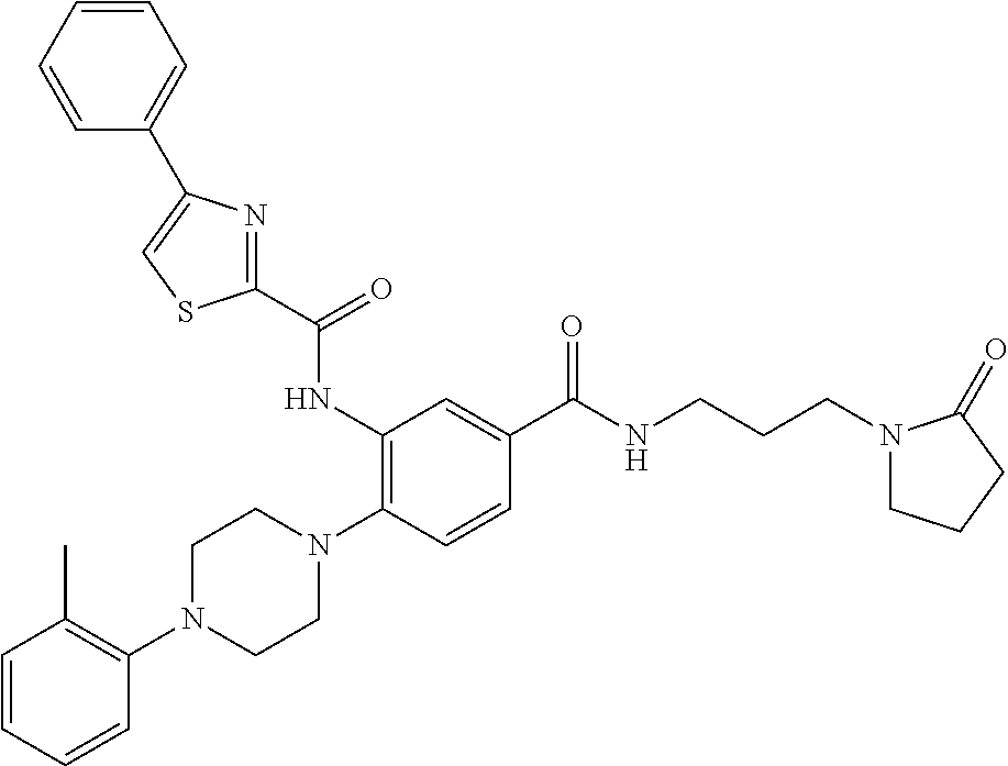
C1=CC=CC(N2CCN(C3=C(NC(C4=NC(C5=CC=CC=C5)=CS4)=O)C=C(C(NCCCN4CCCC4=O)=O)C=C3)CC2)=C1C
